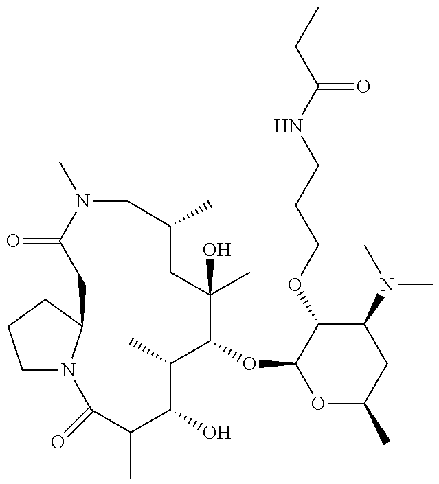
C1N2C(CC1)CC(=O)N(C)CC(C)CC(C)(O)C(OC1OC(C)CC(N(C)C)C1OCCCNC(CC)=O)C(C)C(O)C(C)C2=O
